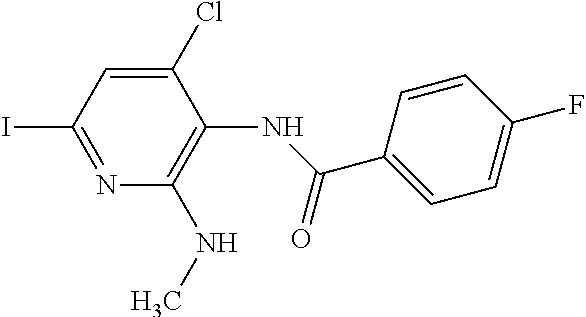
C1(I)=NC(NC)=C(NC(C2=CC=C(F)C=C2)=O)C(Cl)=C1
